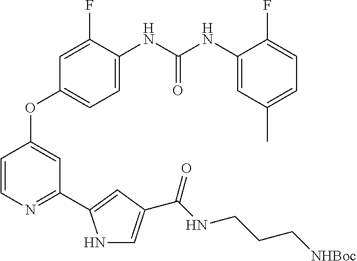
C1=C(NC(NC2=CC(C)=CC=C2F)=O)C(F)=CC(OC2=CC(C3=CC(C(NCCC[NHBoc])=O)=CN3)=NC=C2)=C1
